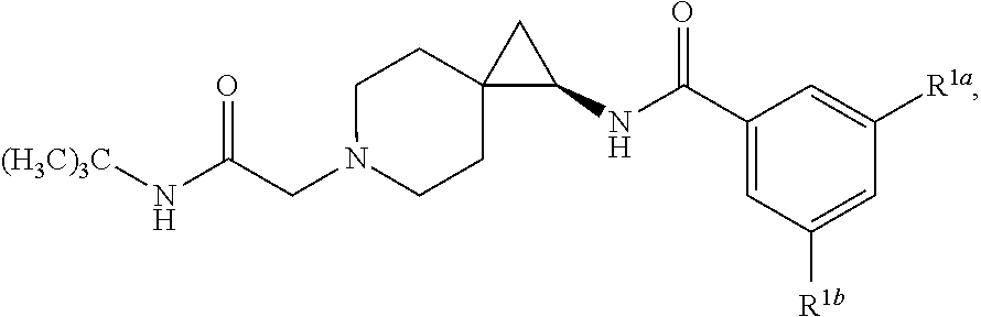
C(CN1CCC2(CC1)C(NC(C1=CC([R1b])=CC([R1a])=C1)=O)C2)(N[(H3C)3C])=O
